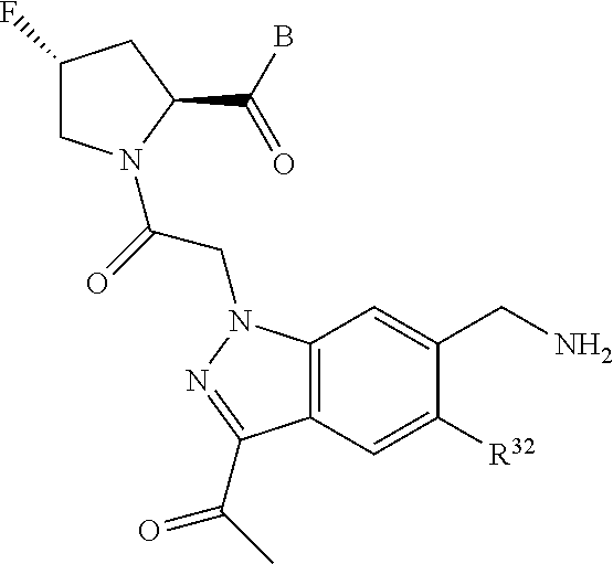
C1(F)CN(C(=O)CN2C3=C(C=C([R32])C(CN)=C3)C(C(=O)C)=N2)C(C(B)=O)C1
